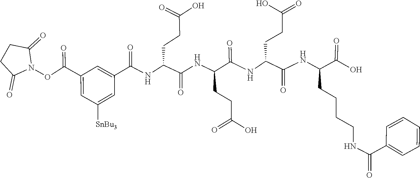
C1C(=O)N(OC(C2=CC([SnBu3])=CC(C(=O)NC(CCC(=O)O)C(NC(CCC(=O)O)C(=O)NC(CCC(O)=O)C(NC(CCCCNC(C3=CC=CC=C3)=O)C(=O)O)=O)=O)=C2)=O)C(=O)C1
